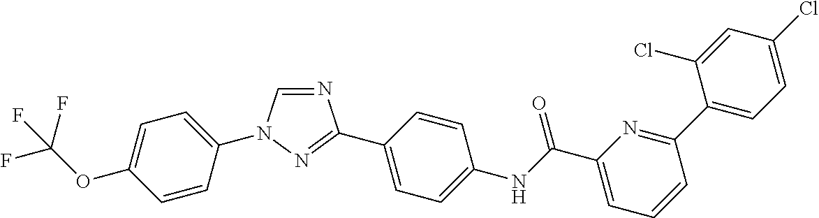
C1=CC(N2C=NC(C3=CC=C(NC(C4=CC=CC(C5=CC=C(Cl)C=C5Cl)=N4)=O)C=C3)=N2)=CC=C1OC(F)(F)F
